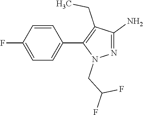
C1=CC(F)=CC=C1C1=C(CC)C(N)=NN1CC(F)F
